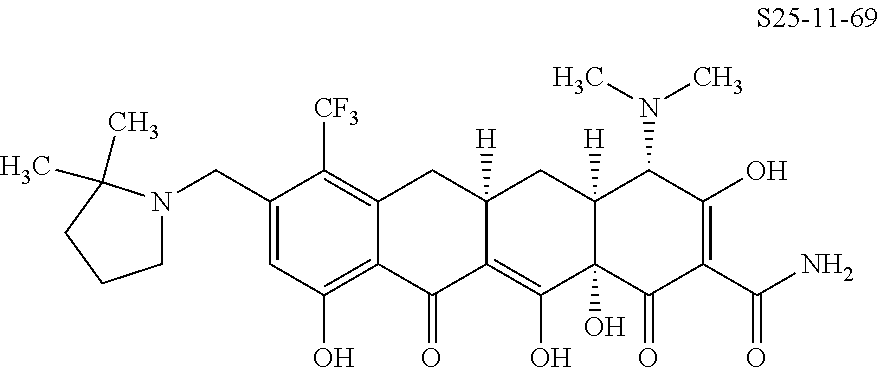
C(C1=CC(O)=C2C(=C1[CF3])CC1([H])C(=C(O)C3(O)C([H])(C1)C(N(C)C)C(O)=C(C(N)=O)C3=O)C2=O)N1CCCC1(C)C
